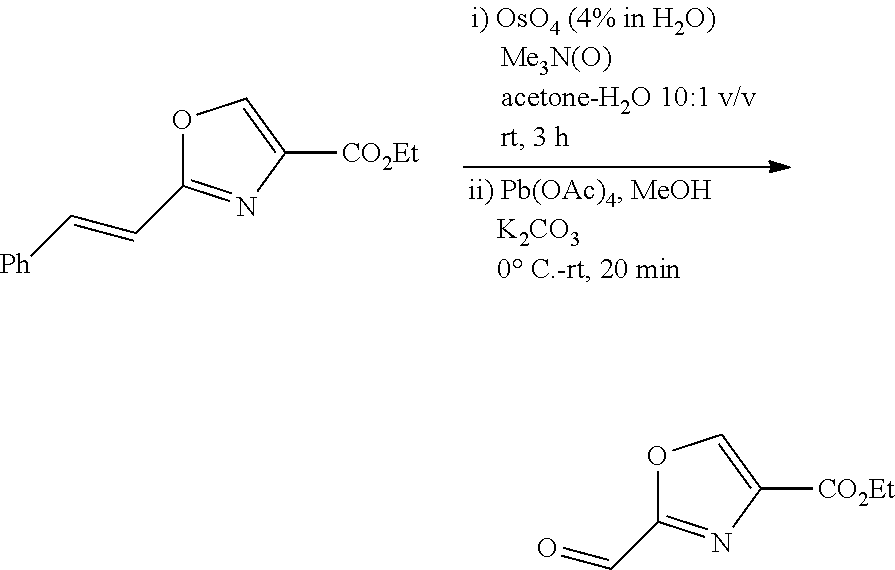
O1C(C=C[Ph])=NC([CO2Et])=C1.O1C(C=O)=NC([CO2Et])=C1
